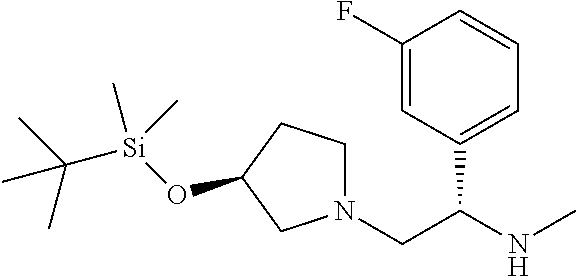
N1(CC(NC)C2=CC=CC(F)=C2)CCC(O[Si](C(C)(C)C)(C)C)C1
